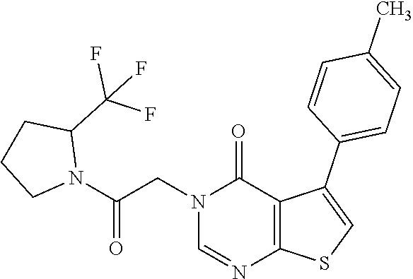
C1=NC2=C(C(=O)N1CC(N1CCCC1C(F)(F)F)=O)C(C1=CC=C(C)C=C1)=CS2
